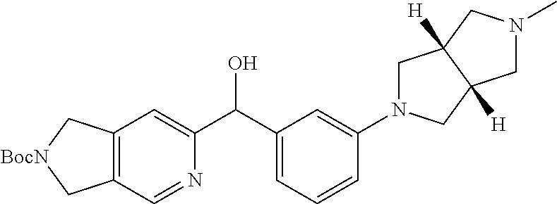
C12=C(C=NC(C(C3=CC=CC(N4CC5([H])C([H])(C4)CN(C)C5)=C3)O)=C1)C[BocN]C2
